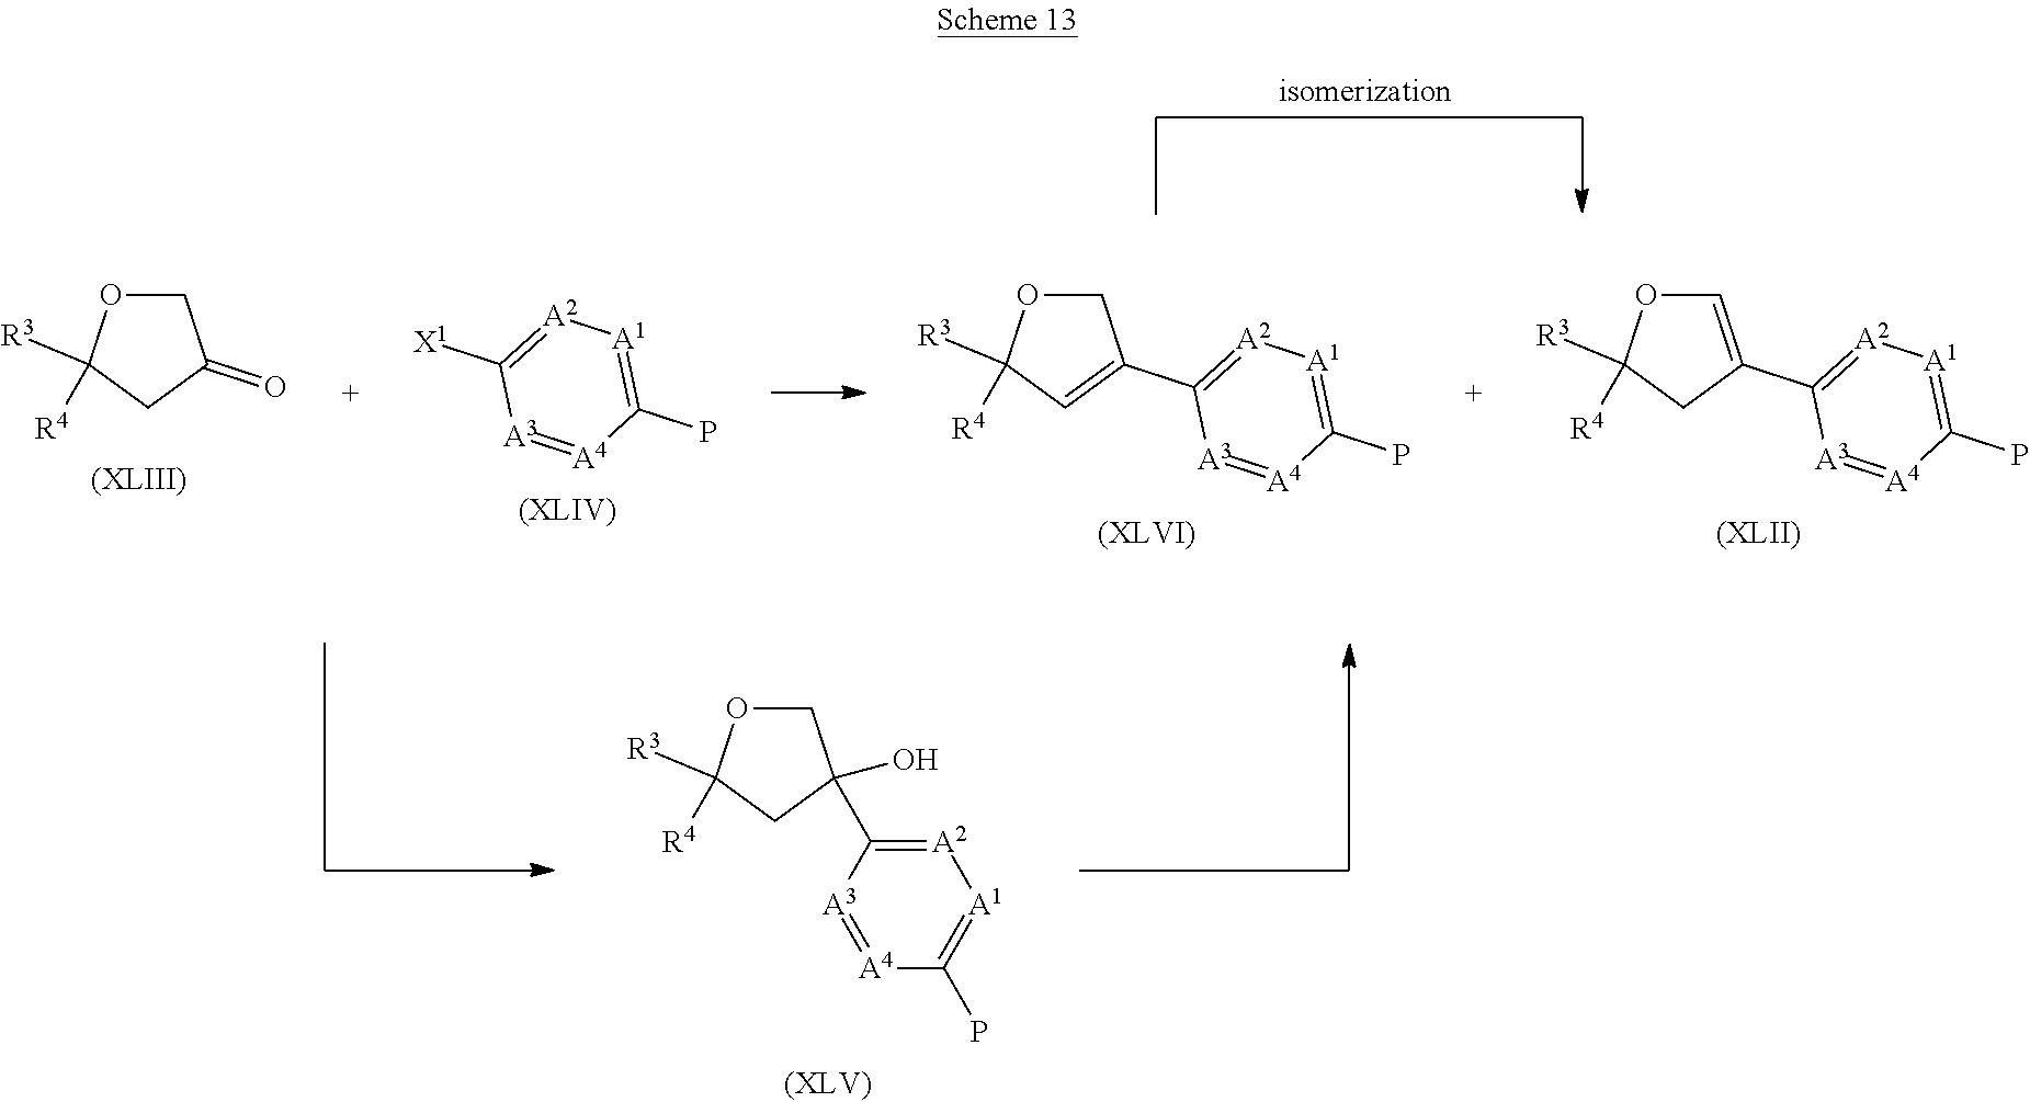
C1OC([R3])([R4])CC1(C1=[A2][A1]=C(P)[A4]=[A3]1)O.[X1]C1=[A2][A1]=C(P)[A4]=[A3]1.C1=C(C2=[A2][A1]=C(P)[A4]=[A3]2)CC([R3])([R4])O1.C1OC([R3])([R4])C=C1C1=[A2][A1]=C(P)[A4]=[A3]1.C1OC([R3])([R4])CC1=O
